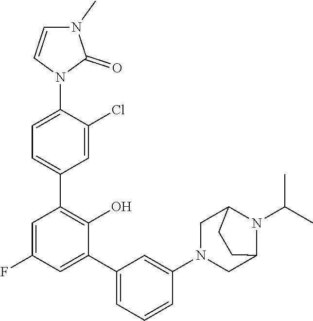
C1=C(N2C(=O)N(C)C=C2)C(Cl)=CC(C2=C(O)C(C3=CC=CC(N4CC5N(C(C)C)C(C4)CC5)=C3)=CC(F)=C2)=C1
